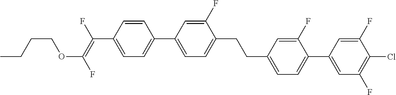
C(C1=CC=C(C2=CC(F)=C(Cl)C(F)=C2)C(F)=C1)CC1=CC=C(C2=CC=C(C(=C(F)OCCCC)F)C=C2)C=C1F
